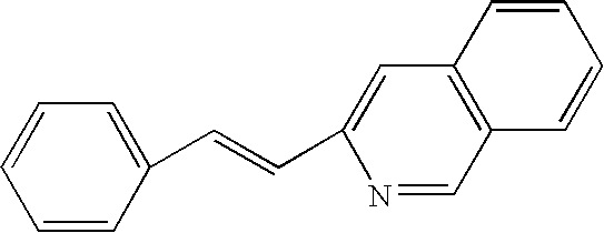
C1=CC=C(C=CC2=CC3=C(C=N2)C=CC=C3)C=C1
